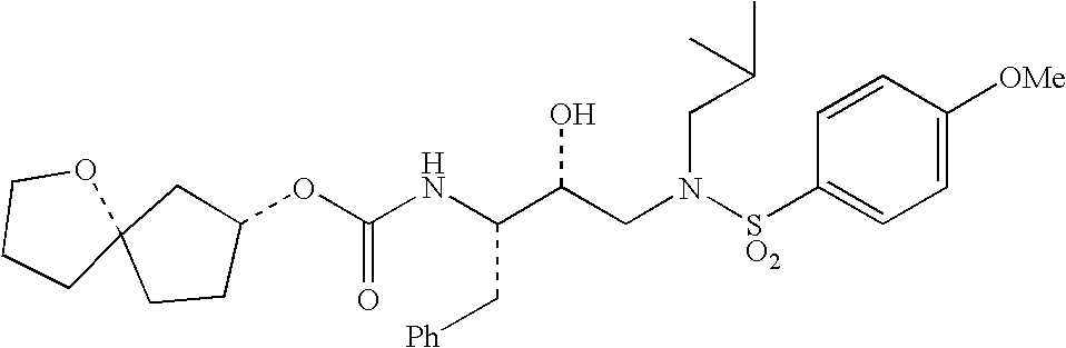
O(C(NC(C(CN([SO2]C1=CC=C([OMe])C=C1)CC(C)C)O)C[Ph])=O)C1CCC2(C1)OCCC2
